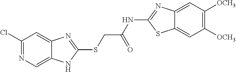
C1(Cl)=NC=C2C(=C1)N=C(SCC(NC1=NC3=CC([OCH3])=C([OCH3])C=C3S1)=O)N2
